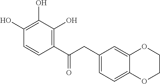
C1(O)=C(O)C(O)=C(C(CC2=CC=C3C(=C2)OCCO3)=O)C=C1
